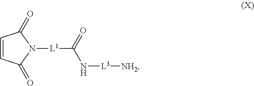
C([L1]N1C(=O)C=CC1=O)(N[L3][NH2])=O
